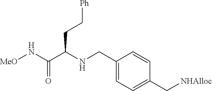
[MeO]NC(C(NCC1=CC=C(C[NHAlloc])C=C1)CC[Ph])=O
